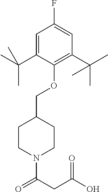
O(C1=C(C(C)(C)C)C=C(F)C=C1C(C)(C)C)CC1CCN(C(CC(O)=O)=O)CC1
